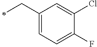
C1(CC)=CC=C(F)C(Cl)=C1
